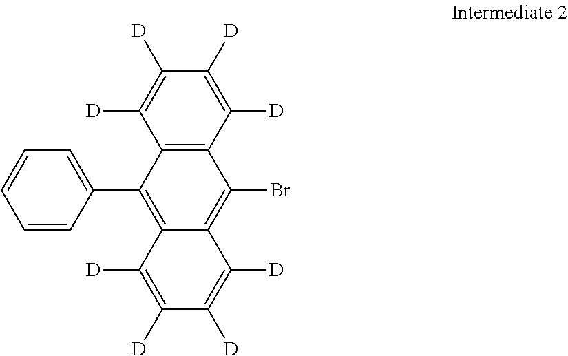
C12=C(C([D])=C([D])C([D])=C1[D])C(Br)=C1C(=C2C2=CC=CC=C2)C([D])=C([D])C([D])=C1[D]
